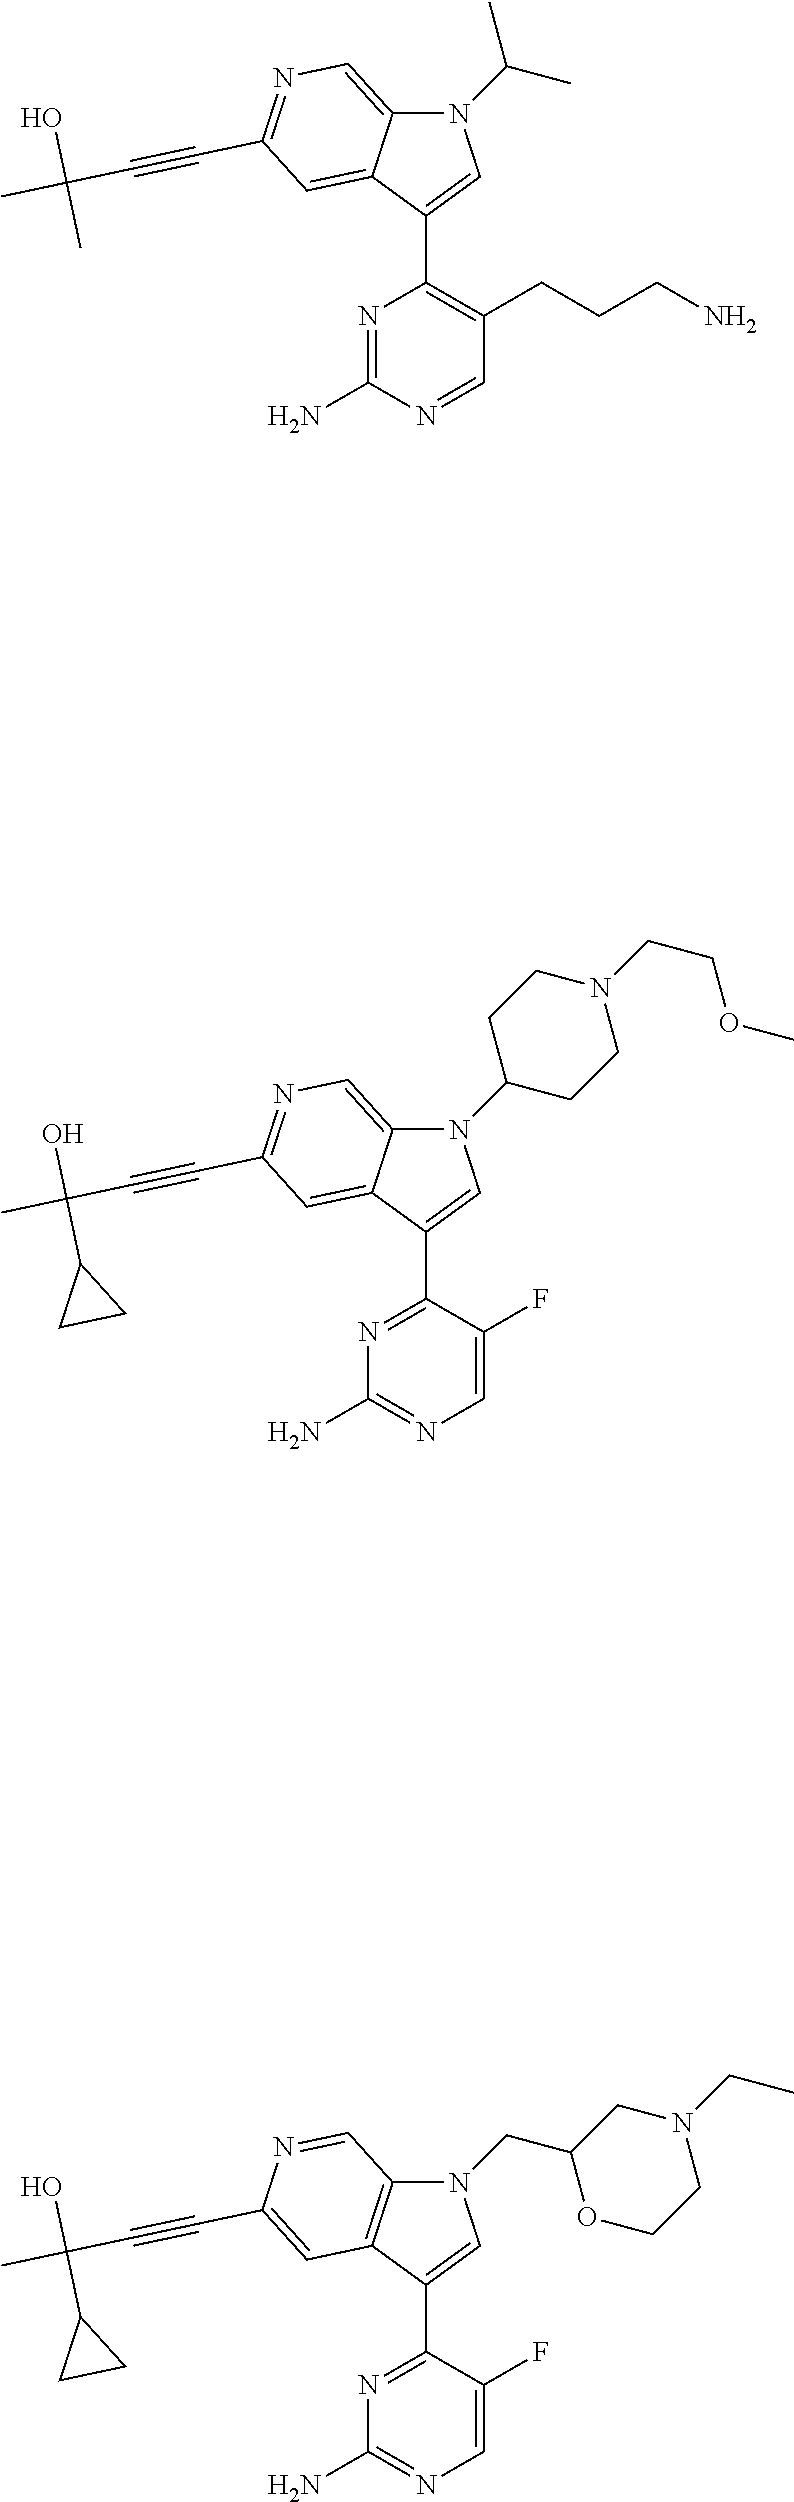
N1(C(C)C)C2=CN=C(C#CC(C)(O)C)C=C2C(C2=C(CCCN)C=NC(N)=N2)=C1.N1(C2CCN(CCOC)CC2)C2=CN=C(C#CC(C)(O)C3CC3)C=C2C(C2=NC(N)=NC=C2F)=C1.N1(CC2CN(CC)CCO2)C2=C(C(C3=NC(N)=NC=C3F)=C1)C=C(C#CC(C)(O)C1CC1)N=C2
